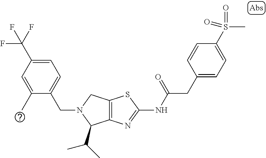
C12=C(N=C(NC(CC3=CC=C(S(C)(=O)=O)C=C3)=O)S1)C(C(C)C)N(CC1=CC=C(C(F)(F)F)C=C1C)C2
